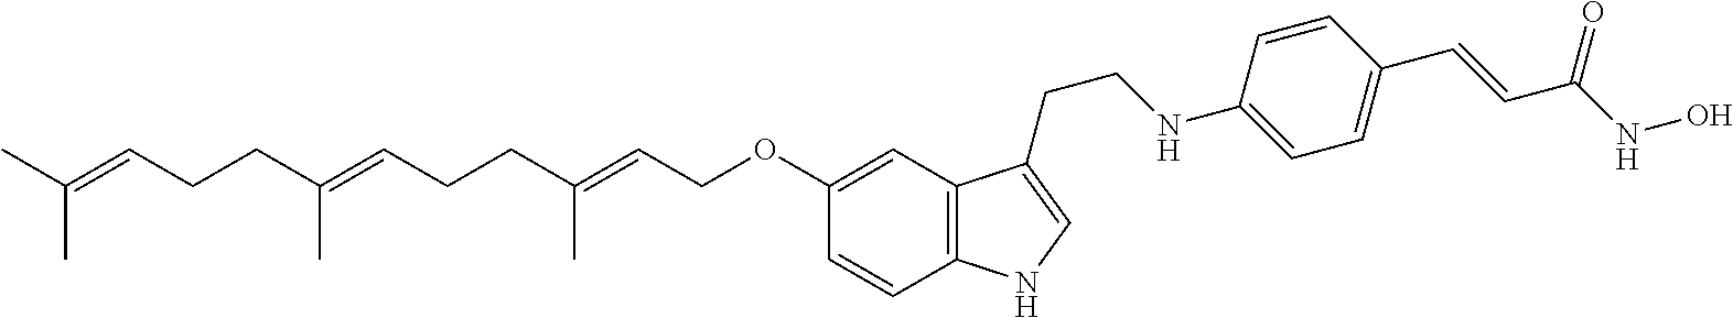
C(=CCCC(=CCCC(=CCOC1=CC2=C(C=C1)NC=C2CCNC1=CC=C(C=CC(NO)=O)C=C1)C)C)(C)C
